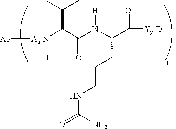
[Ab][Aa-N](C(C(N(C(C([Yy-D])=O)CCCNC(=O)N)[H])=O)C(C)C)[H]
